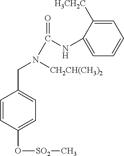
C1=CC(O[SO2]C)=CC=C1CN([CH2CH(CH3)2])C(NC1=CC=CC=C1[H3CH2C])=O
